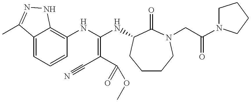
C12=CC=CC(NC(NC3C(=O)N(CC(N4CCCC4)=O)CCCC3)=C(C#N)C(=O)OC)=C1NN=C2C
